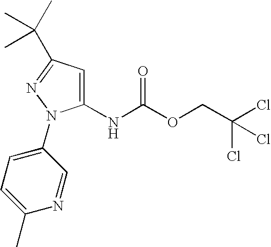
C1(NC(OCC(Cl)(Cl)Cl)=O)=CC(C(C)(C)C)=NN1C1=CC=C(C)N=C1
